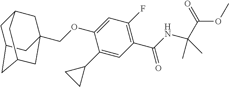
C1(C2CC2)=CC(C(NC(C(OC)=O)(C)C)=O)=C(F)C=C1OCC12CC3CC(CC(C1)C3)C2
